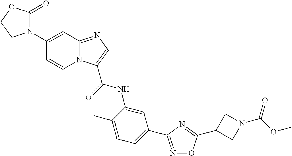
C1(N2C(=O)OCC2)=CC2=NC=C(C(=O)NC3=CC(C4=NOC(C5CN(C(OC)=O)C5)=N4)=CC=C3C)N2C=C1
